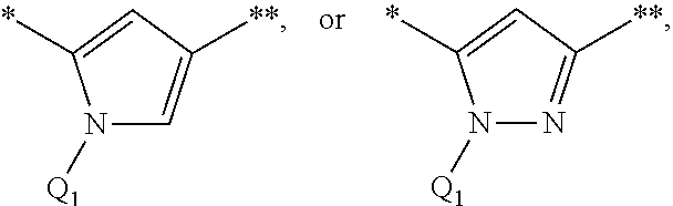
N1([Q1])C=C([**])C=C1*.N1([Q1])N=C([**])C=C1*
